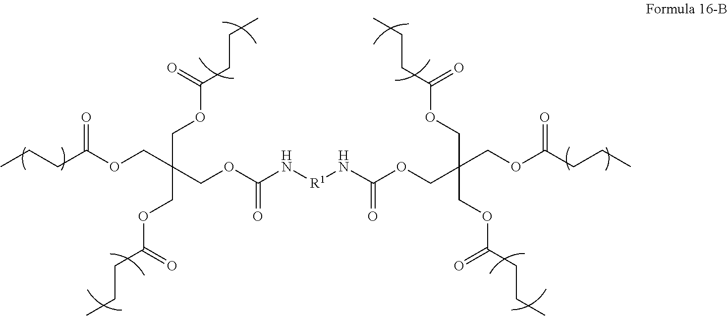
CCCC(=O)OCC(COC(=O)N[R1]NC(=O)OCC(COC(=O)CCC)(COC(=O)CCC)COC(=O)CCC)(COC(=O)CCC)COC(=O)CCC
